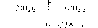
C([(CH2)2]C)([(CH2)2OCH3])[(CH2)2]C
